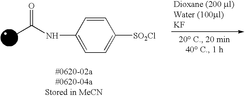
O=C(NC1=CC=C([SO2Cl])C=C1)C
